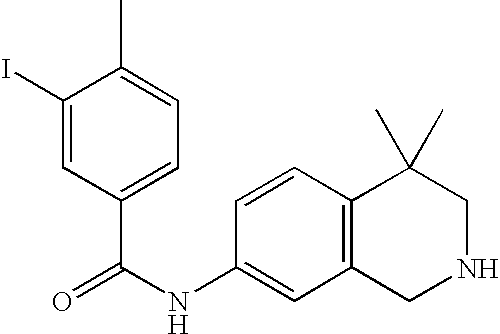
C1(I)=CC(C(=O)NC2=CC3=C(C=C2)C(C)(C)CNC3)=CC=C1C
